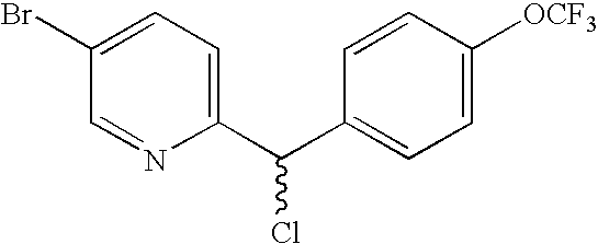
C1(Br)=CC=C(C(C2=CC=C([OCF3])C=C2)Cl)N=C1
